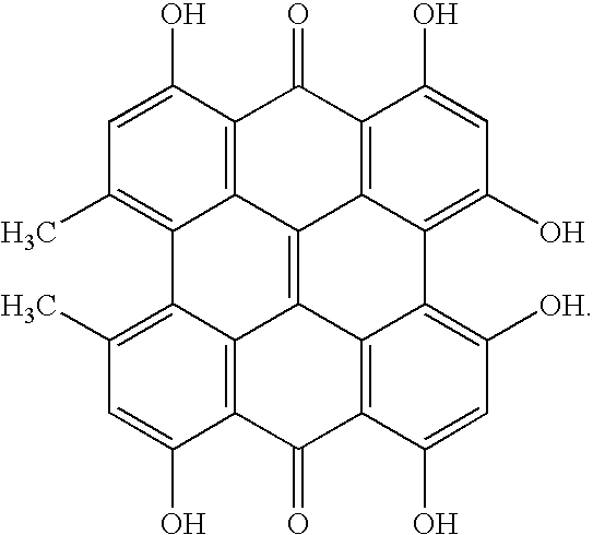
C1=C(O)C2=C3C(=C1C)C1=C(C)C=C(O)C4=C1C1=C3C3=C(C2=O)C(O)=CC([OH])=C3C2=C(O)C=C(O)C(=C12)C4=O
